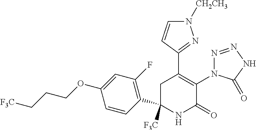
C1(C2=C(N3N=NNC3=O)C(=O)NC([F3C])(C3=C(F)C=C(OCCC[F3C])C=C3)C2)=NN([CH2CH3])C=C1
